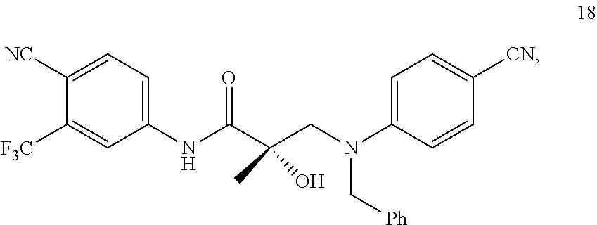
C1([NC])=CC=C(NC(C(CN(C2=CC=C([CN])C=C2)C[Ph])(C)O)=O)C=C1[F3C]
